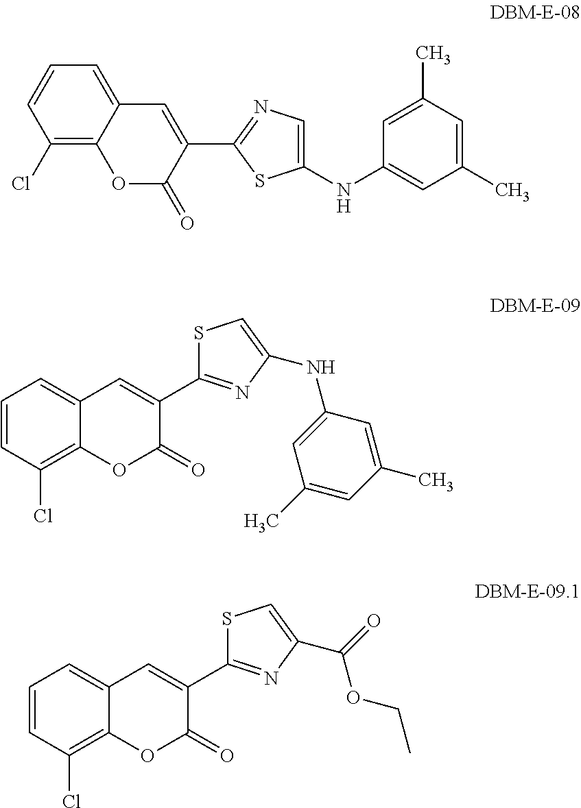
C12=CC=CC(Cl)=C1OC(=O)C(C1=NC(NC3=CC(C)=CC(C)=C3)=CS1)=C2.C1=CC=C2C(=C1Cl)OC(=O)C(C1=NC=C(NC3=CC(C)=CC(C)=C3)S1)=C2.C12=CC=CC(Cl)=C1OC(=O)C(C1=NC(C(OCC)=O)=CS1)=C2
